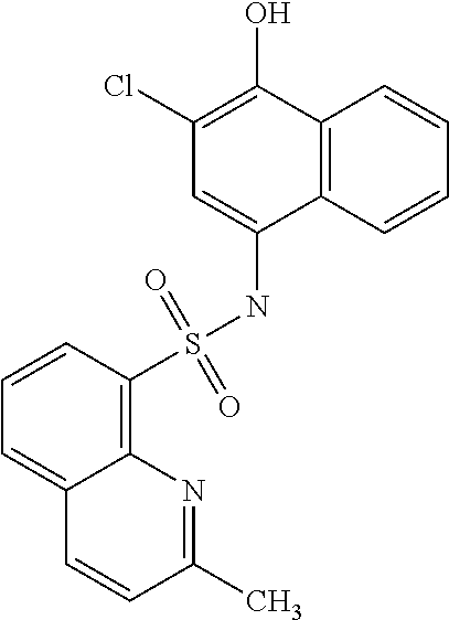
C1=CC=C2C(=C1S(NC1=CC(Cl)=C(O)C3=C1C=CC=C3)(=O)=O)N=C(C)C=C2
